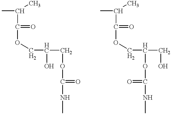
CC(C(OCC(COC(=O)NC)O)=O)C.CC(C(OCC(CO)OC(NC)=O)=O)C
